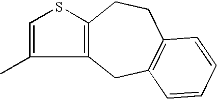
C1=C(C)C2=C(CCC3=C(C2)C=CC=C3)S1
